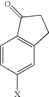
C1=CC([X])=CC2=C1C(=O)CC2
